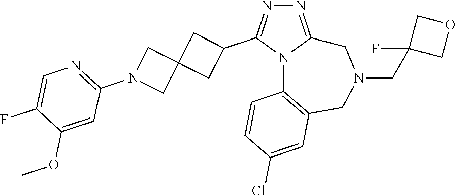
N1=C2N(C(C3CC4(C3)CN(C3=NC=C(F)C(OC)=C3)C4)=N1)C1=C(CN(CC3(F)COC3)C2)C=C(Cl)C=C1
